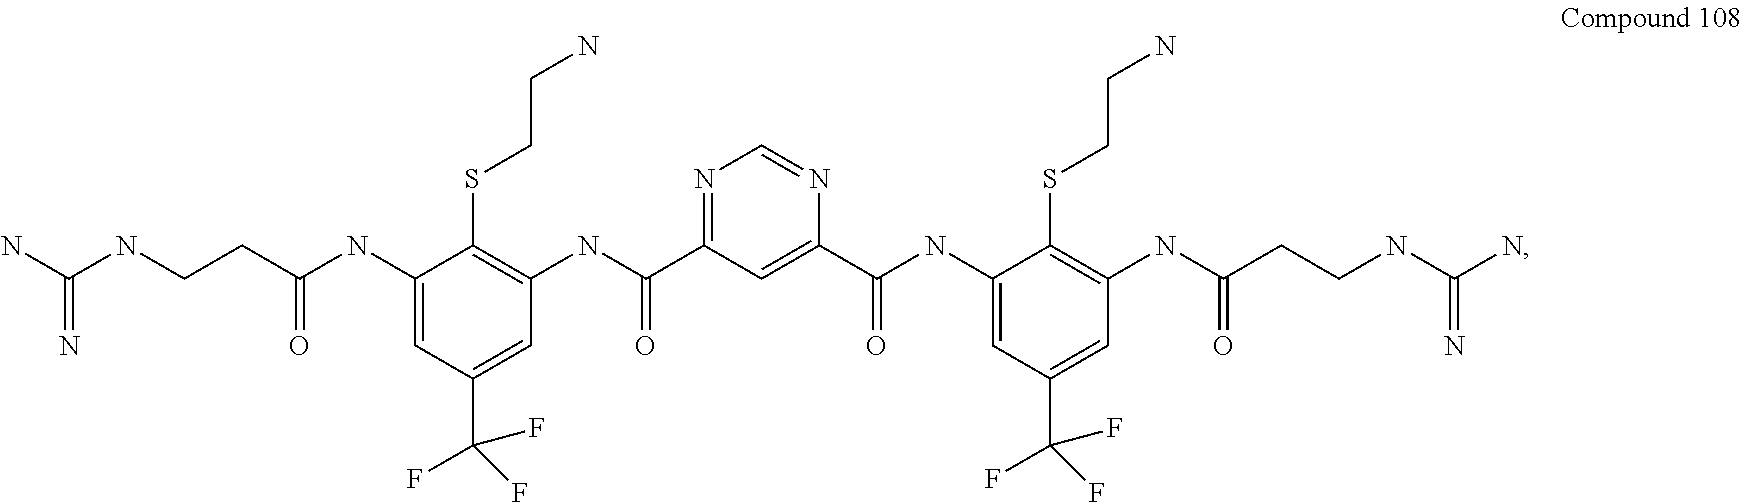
N1=C(C(NC2=C(SCCN)C(NC(CCNC(N)=N)=O)=CC(C(F)(F)F)=C2)=O)C=C(C(NC2=CC(C(F)(F)F)=CC(NC(CCNC(N)=N)=O)=C2SCCN)=O)N=C1
